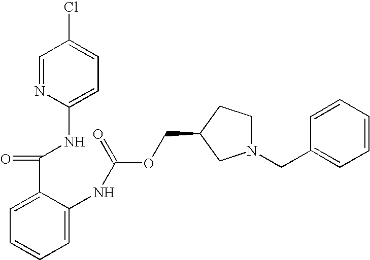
C1=NC(NC(C2=CC=CC=C2NC(OCC2CCN(CC3=CC=CC=C3)C2)=O)=O)=CC=C1Cl
